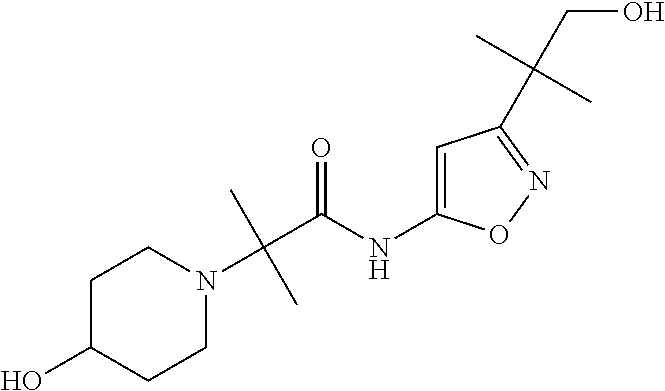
C(C(NC1=CC(C(CO)(C)C)=NO1)=O)(N1CCC(O)CC1)(C)C
